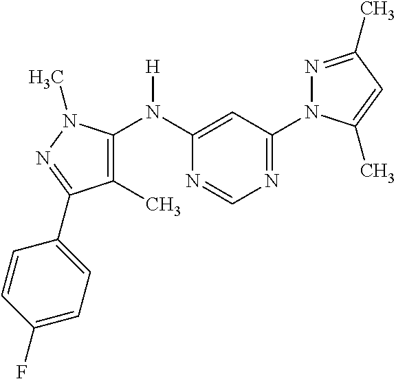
C1(C)=C(N(C2=CC(N3N=C(C)C=C3C)=NC=N2)[H])N(C)N=C1C1=CC=C(F)C=C1
